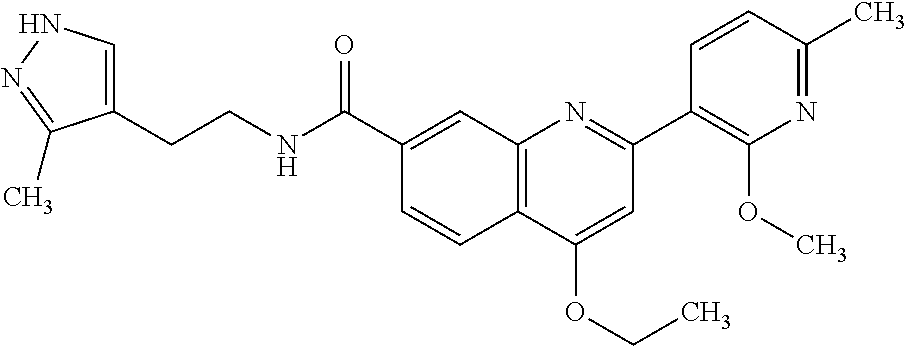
C1(C(NCCC2=CNN=C2C)=O)=CC2=C(C=C1)C(OCC)=CC(C1=C(OC)N=C(C)C=C1)=N2
